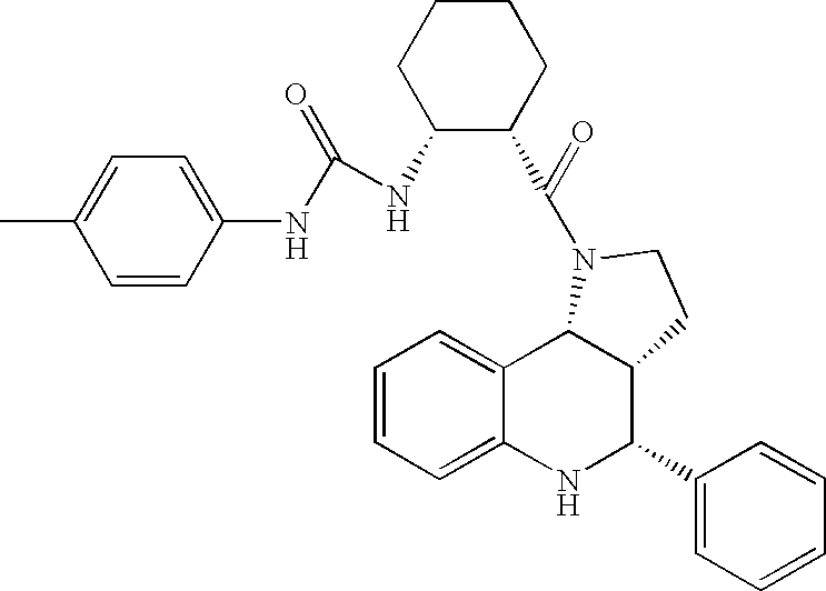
C12=CC=CC=C1NC(C1=CC=CC=C1)C1C2N(C(=O)C2CCCCC2NC(NC2=CC=C(C)C=C2)=O)CC1
